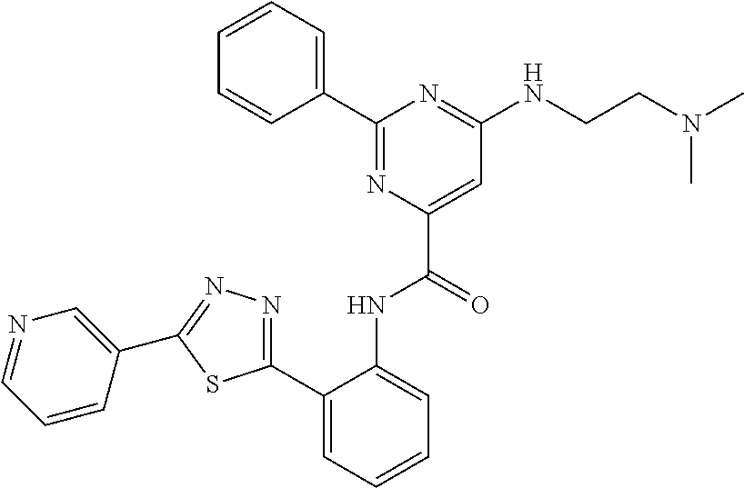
C1=CC=CC(C2=NC(C(=O)NC3=CC=CC=C3C3=NN=C(C4=CN=CC=C4)S3)=CC(NCCN(C)C)=N2)=C1
